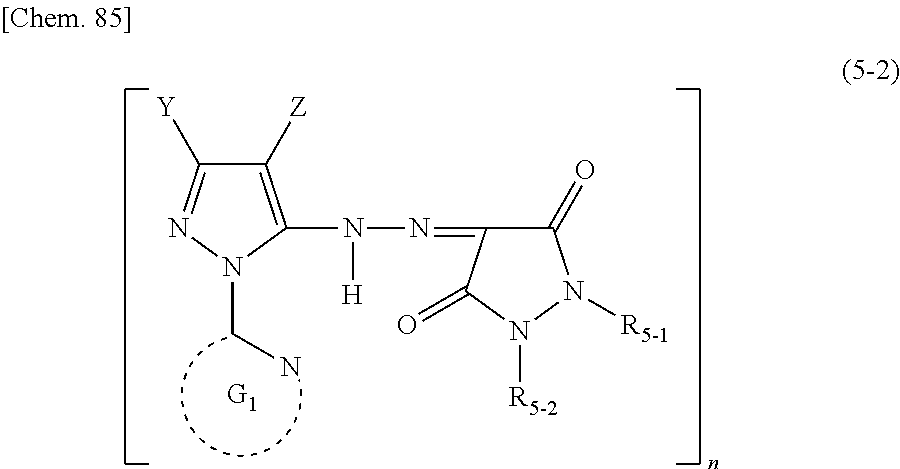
C1([Z])=C(N(N=C2C(=O)N([R5-1])N([R5-2])C2=O)[H])N(CN)N=C1[Y]
